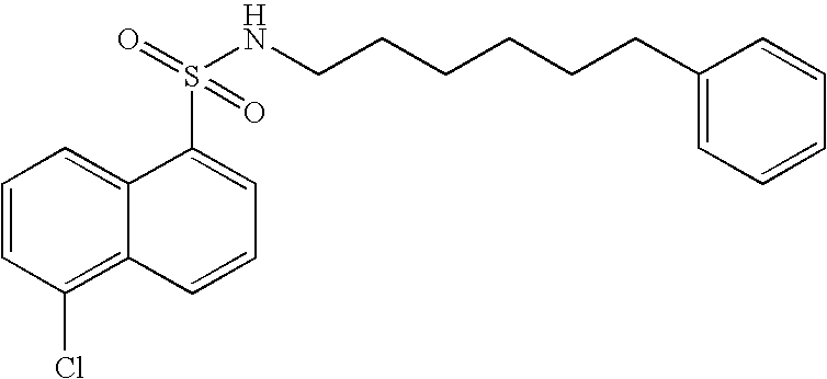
C1=CC(Cl)=C2C(=C1)C(S(NCCCCCCC1=CC=CC=C1)(=O)=O)=CC=C2
